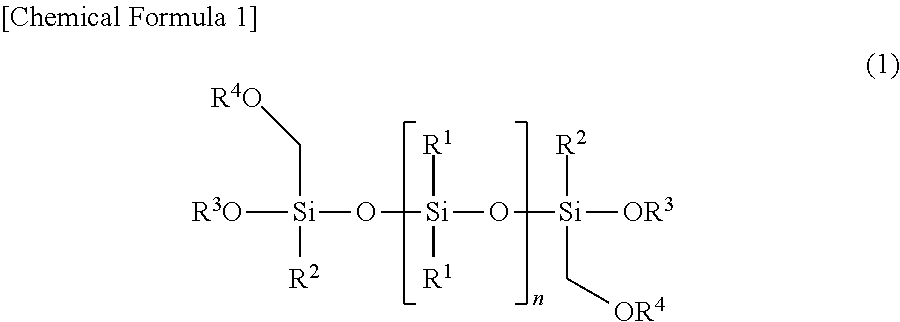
C([Si](O[Si](O[Si]([R2])(C[OR4])[OR3])([R1])[R1])([R3O])[R2])[R4O]
